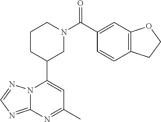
N12C(=NC=N1)N=C(C)C=C2C1CN(C(=O)C2=CC3=C(C=C2)CCO3)CCC1
